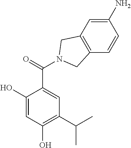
C1(O)=CC(O)=C(C(C)C)C=C1C(=O)N1CC2=C(C=CC(N)=C2)C1
